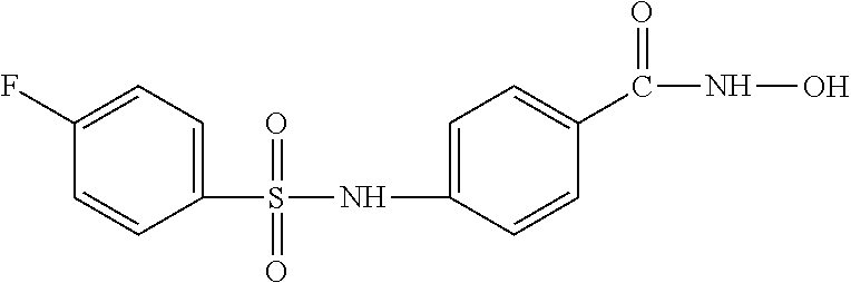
C1(S(NC2=CC=C(C(NO)=O)C=C2)(=O)=O)=CC=C(F)C=C1
